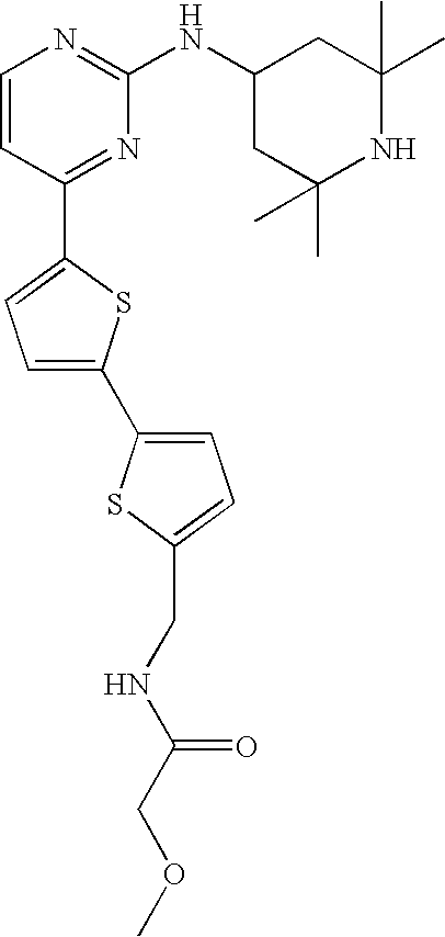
C1=CC(C2=CC=C(C3=CC=C(CNC(COC)=O)S3)S2)=NC(NC2CC(C)(C)NC(C)(C)C2)=N1
